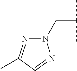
N1(CC(C)C)N=C(C)C=N1
